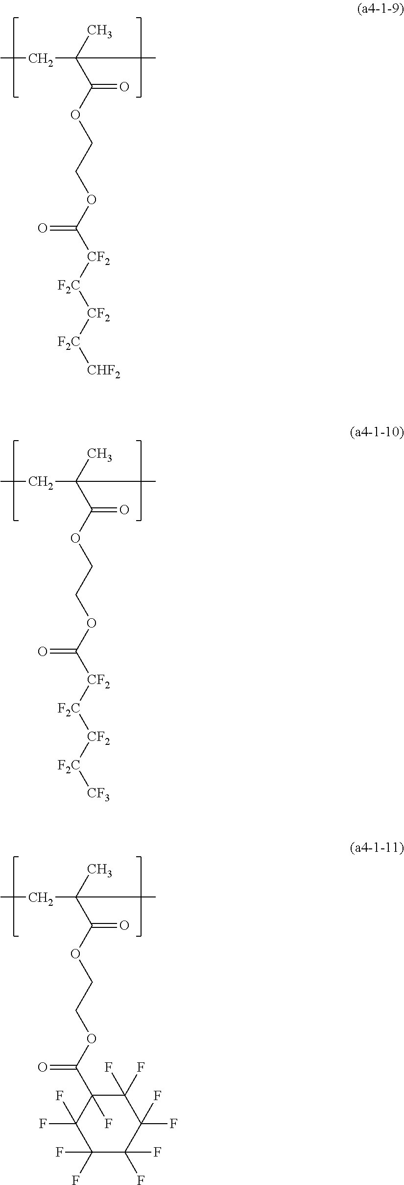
CCC(C(OCCOC([CF2][F2C][CF2][F2C][CHF2])=O)=O)(C)C.CCC(C(OCCOC([CF2][F2C][CF2][F2C][CF3])=O)=O)(C)C.CCC(C(OCCOC(C1(F)C(F)(F)C(F)(F)C(F)(F)C(F)(F)C1(F)F)=O)=O)(C)C
